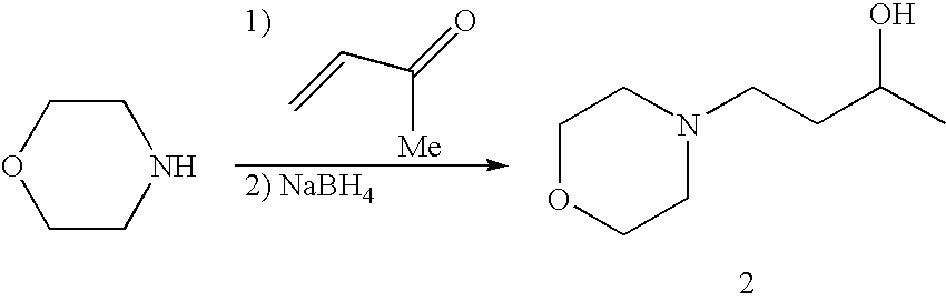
C1OCCN(CCC(C)O)C1.C([Me])(=O)C=C.C1CNCCO1
